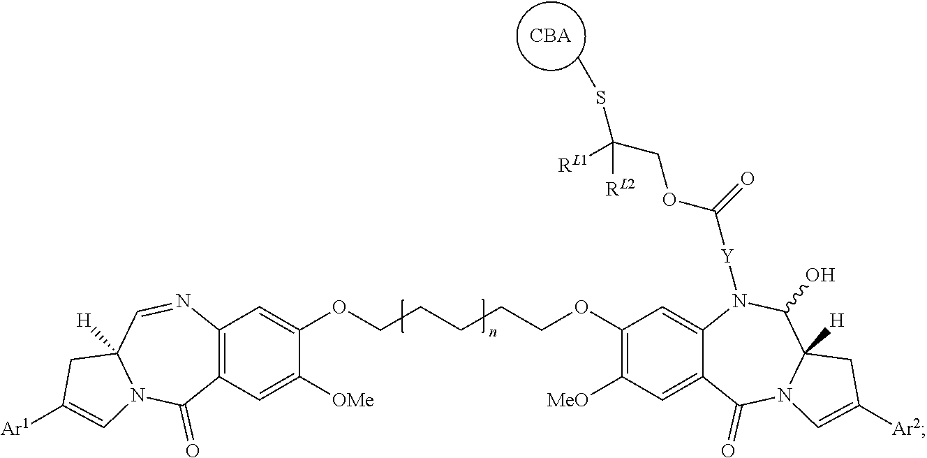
C12=C(C=C([OMe])C(OCCCCCOC3=C([MeO])C=C4C(=C3)N([Y]C(OCC(SC)([RL1])[RL2])=O)C(O)C3([H])N(C4=O)C=C([Ar2])C3)=C1)C(=O)N1C([H])(C=N2)CC([Ar1])=C1.[CBA]
